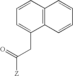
O=C(CC1=CC=CC2=C1C=CC=C2)[Z]
